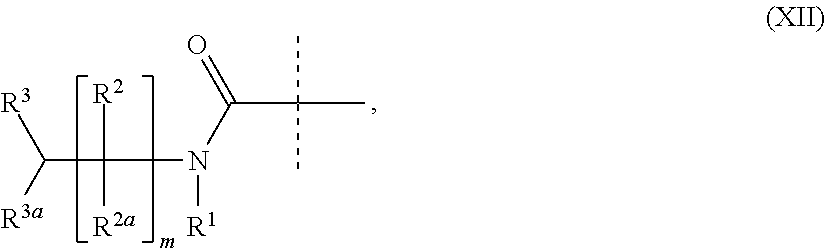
C(C(N(C(C(C)(C)C)=O)[R1])([R2])[R2a])([R3a])[R3]
